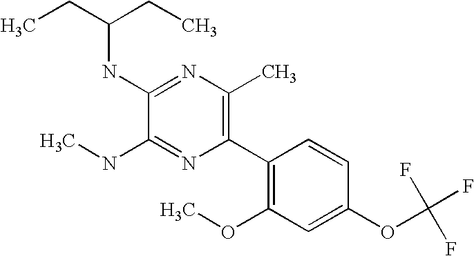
C1(NC)=NC(C2=C(OC)C=C(OC(F)(F)F)C=C2)=C(C)N=C1NC(CC)CC
